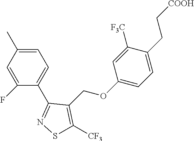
C1=C(C)C=C(F)C(C2=NSC([CF3])=C2COC2=CC=C(CC[COOH])C([F3C])=C2)=C1
